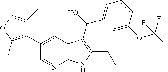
C1(C)=NOC(C)=C1C1=CC2=C(N=C1)NC(CC)=C2C(O)C1=CC=CC(OC(F)(F)F)=C1
